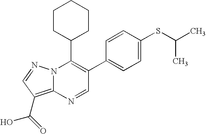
C1=C(C2=C(C3CCCCC3)N3C(=C(C(O)=O)C=N3)N=C2)C=CC(SC(C)C)=C1
